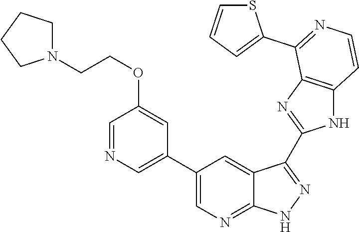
C1=NC=C(C2=CN=C3C(=C2)C(C2=NC4=C(N2)C=CN=C4C2=CC=CS2)=N[N H]3)C=C1OCCN1CCCC1
